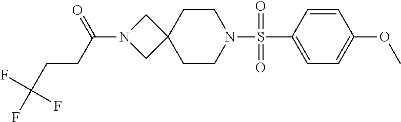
C(N1CC2(C1)CCN(S(C1=CC=C(OC)C=C1)(=O)=O)CC2)(CCC(F)(F)F)=O
